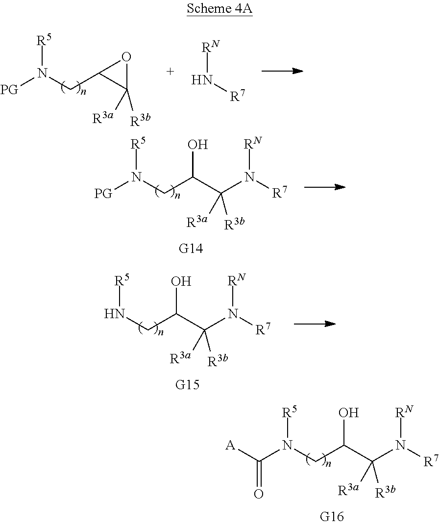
C(N([R5])[PG])C1C([R3b])([R3a])O1.[R7]N[RN].C(C(C(N([RN])[R7])([R3a])[R3b])O)N([R5])C([A])=O.C(C(C(N([R7])[RN])([R3a])[R3b])O)N([R5])[PG].C(C(C(N([R7])[RN])([R3a])[R3b])O)N[R5]
